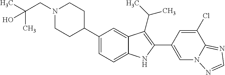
N1(CC(C)(C)O)CCC(C2=CC=C3C(=C2)C(C(C)C)=C(C2=CN4C(=NC=N4)C(Cl)=C2)N3)CC1
